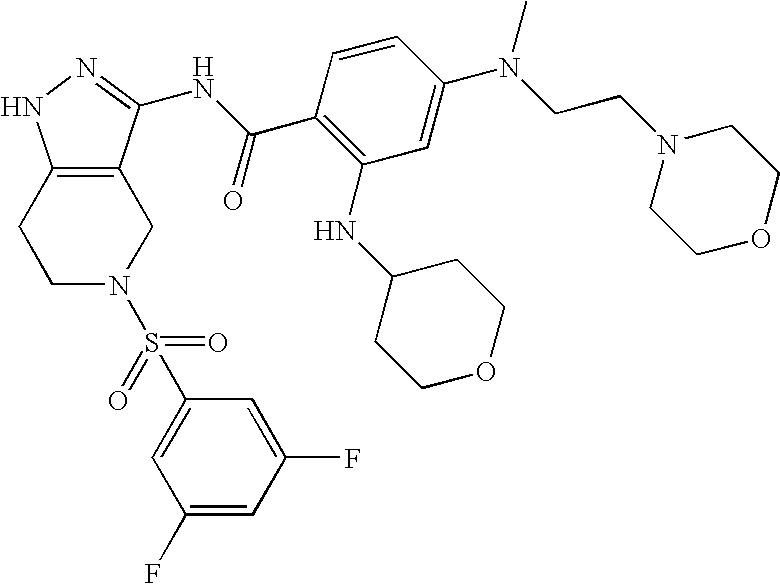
C1C2=C(CCN1S(C1=CC(F)=CC(F)=C1)(=O)=O)NN=C2NC(C1=C(NC2CCOCC2)C=C(N(CCN2CCOCC2)C)C=C1)=O
